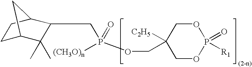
O1CC([C2H5])(COP([(CH3O)n])(=O)CC2C(C)(C)C3CCC2C3)COP1(=O)[R1]
